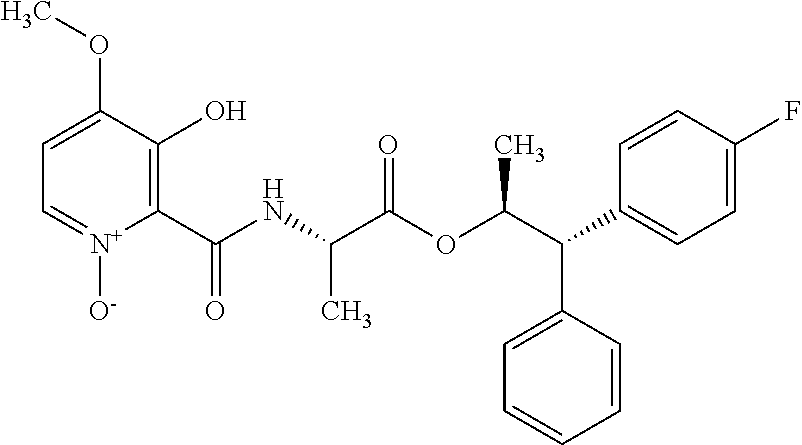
C1=C(OC)C(O)=C(C(NC(C(OC(C(C2=CC=C(F)C=C2)C2=CC=CC=C2)C)=O)C)=O)[N+]([O-])=C1
